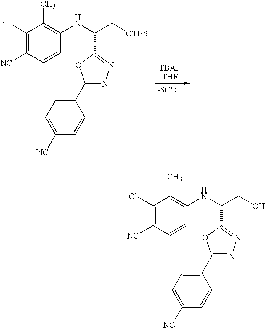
C1(Cl)=C([NC])C=CC(NC(C2=NN=C(C3=CC=C([NC])C=C3)O2)C[OTBS])=C1C.C1(Cl)=C([NC])C=CC(NC(C2=NN=C(C3=CC=C([NC])C=C3)O2)CO)=C1C
